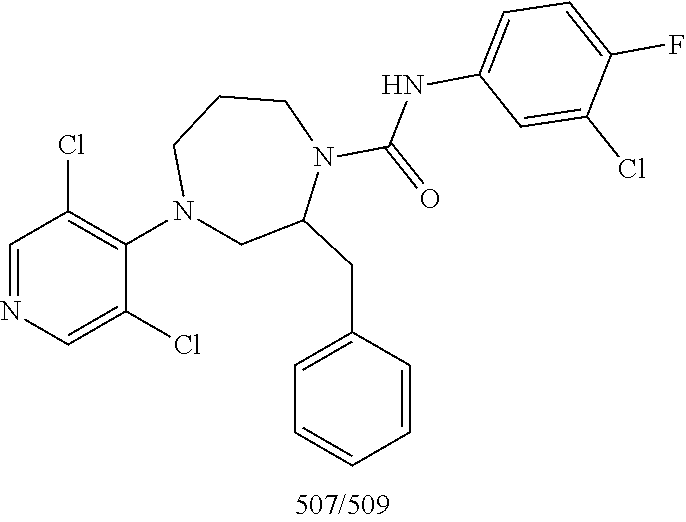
C1=NC=C(Cl)C(N2CC(CC3=CC=CC=C3)N(C(=O)NC3=CC=C(F)C(Cl)=C3)CCC2)=C1Cl
